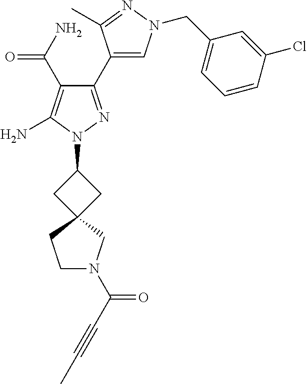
C1(C(=O)N)=C(N)N(C2CC3(C2)CCN(C(=O)C#CC)C3)N=C1C1=CN(CC2=CC=CC(Cl)=C2)N=C1C
